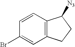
C1=CC2=C(C=C1Br)CCC2[N3]
